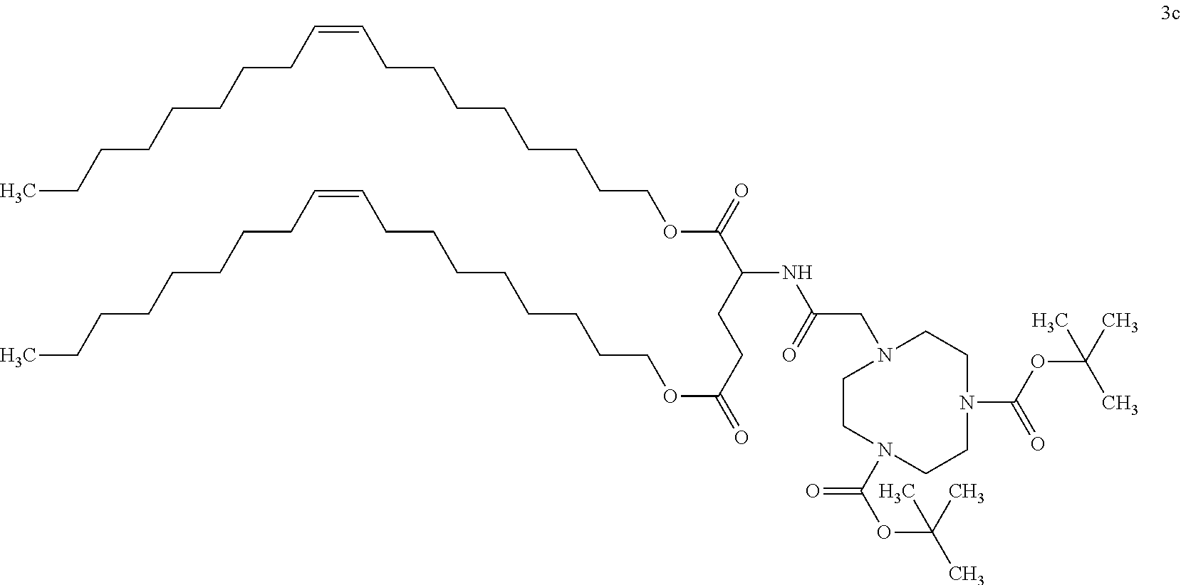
C(=CCCCCCCCC)CCCCCCCCOC(C(CCC(=O)OCCCCCCCCC=CCCCCCCCC)NC(CN1CCN(C(OC(C)(C)C)=O)CCN(C(OC(C)(C)C)=O)CC1)=O)=O
